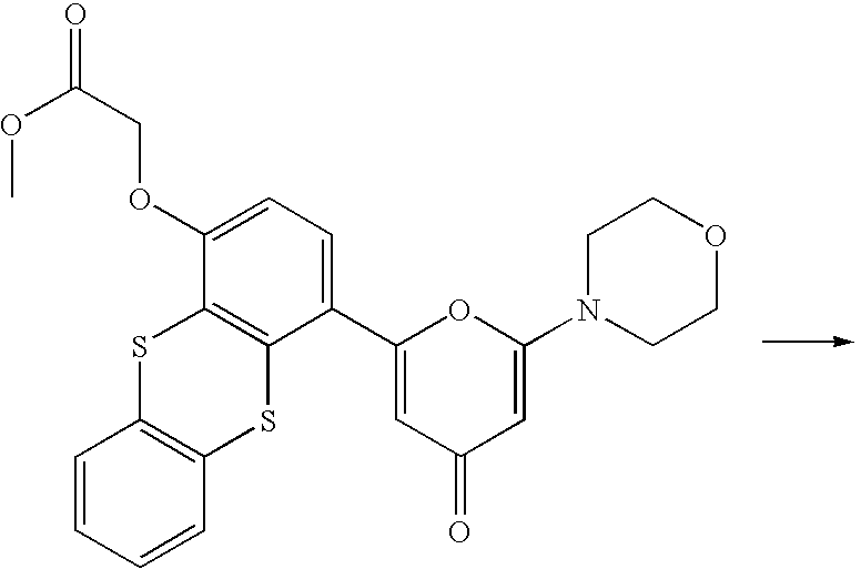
COC(=O)COC1=CC=C(C2=CC(=O)C=C(N3CCOCC3)O2)C2=C1SC1=C(S2)C=CC=C1
